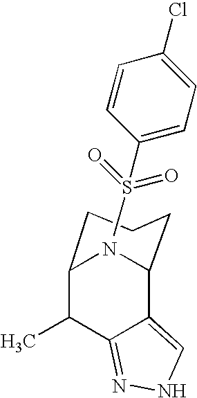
C12C(C)C3=NNC=C3C(N1)CCC2.CS(=O)(=O)C1=CC=C(Cl)C=C1
